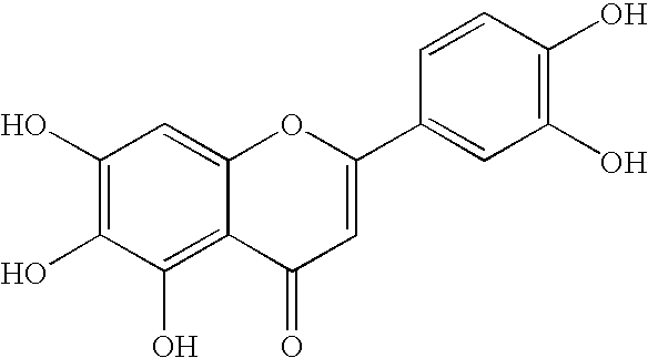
OC1=C(O)C(O)=C2C(=C1)OC(C1=CC(O)=C(O)C=C1)=CC2=O
